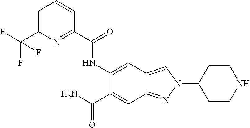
C1(C(=O)NC2=CC3=CN(C4CCNCC4)N=C3C=C2C(=O)N)=NC(C(F)(F)F)=CC=C1
